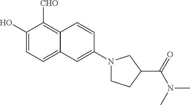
C1(O)=CC=C2C(=C1[CHO])C=CC(N1CCC(C(=O)N(C)C)C1)=C2
